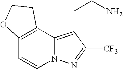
C12=C(CCN)C([CF3])=NN1C=CC1=C2CCO1
